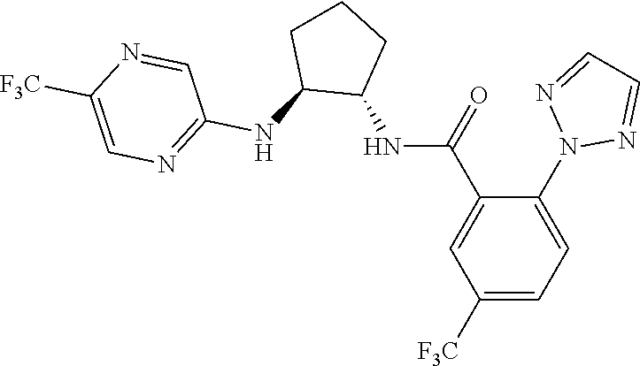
C1(N2N=CC=N2)=CC=C([F3C])C=C1C(=O)NC1CCCC1NC1=NC=C([F3C])N=C1
